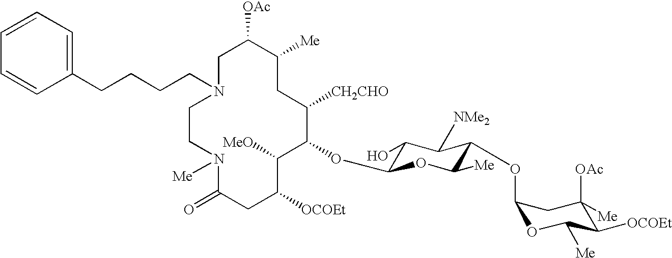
C1C([OAc])C([Me])CC([CH2CHO])C(OC2C(O)C([NMe2])C(OC3OC([Me])C([OCOEt])C([OAc])([Me])C3)C([Me])O2)C([MeO])C([OCOEt])CC(=O)N([Me])CCN1CCCCC1=CC=CC=C1
